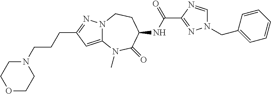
C12=CC(CCCN3CCOCC3)=NN1CCC(NC(C1=NN(CC3=CC=CC=C3)C=N1)=O)C(=O)N2C
